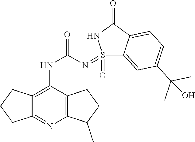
C12=C(NC(=O)N=S3(=O)C4=CC(C(C)(C)O)=CC=C4C(=O)N3)C3=C(N=C1CCC2)C(C)CC3
